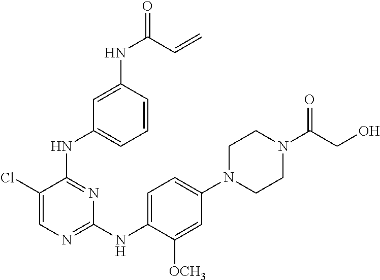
C1N(C(CO)=O)CCN(C2=CC=C(NC3=NC=C(Cl)C(NC4=CC=CC(NC(=O)C=C)=C4)=N3)C([OCH3])=C2)C1
